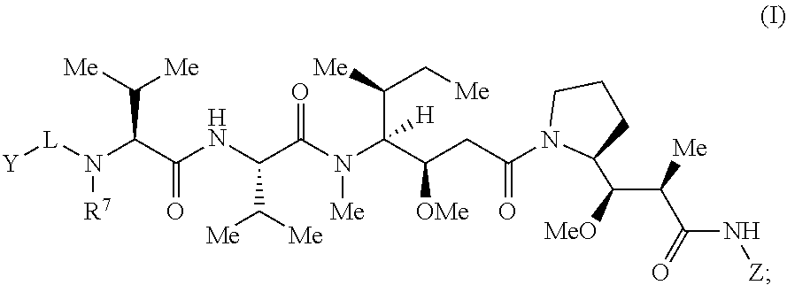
N(C(C(NC(C(N([R7])[L][Y])C([Me])[Me])=O)C([Me])[Me])=O)(C(C(CC(=O)N1C(C(C(C(N[Z])=O)[Me])[MeO])CCC1)[OMe])(C(C[Me])[Me])[H])[Me]
